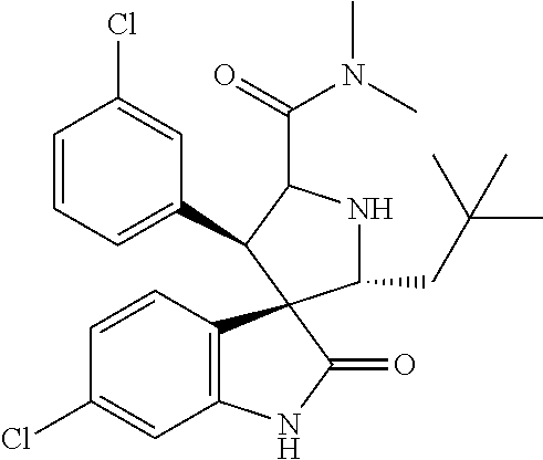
C1=CC=C(C2C(C(N(C)C)=O)NC(CC(C)(C)C)C23C2=C(C=C(Cl)C=C2)NC3=O)C=C1Cl
